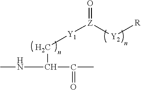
[Y1]([Z]([Y2][R])=O)CC(NC)C(C)=O
